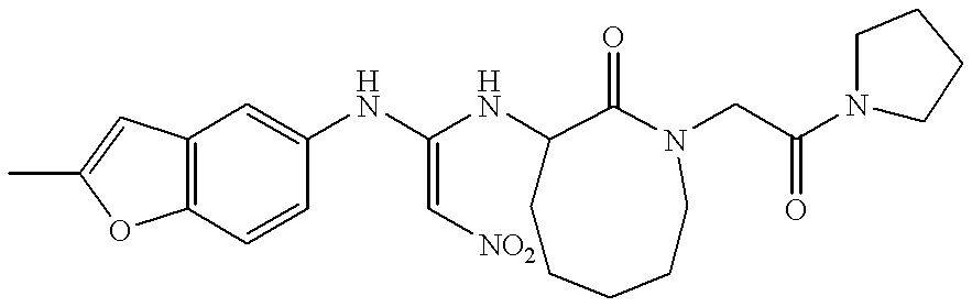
CC1=CC2=C(O1)C=CC(NC(=C[NO2])NC1CCCCCN(CC(N3CCCC3)=O)C1=O)=C2
